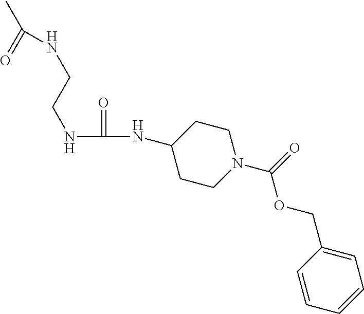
C(C)(=O)NCCNC(=O)NC1CCN(C(=O)OCC2=CC=CC=C2)CC1
